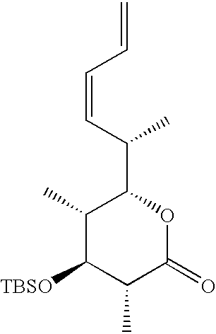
C1(C)C([TBSO])C(C)C(=O)OC1C(C=CC=C)C
